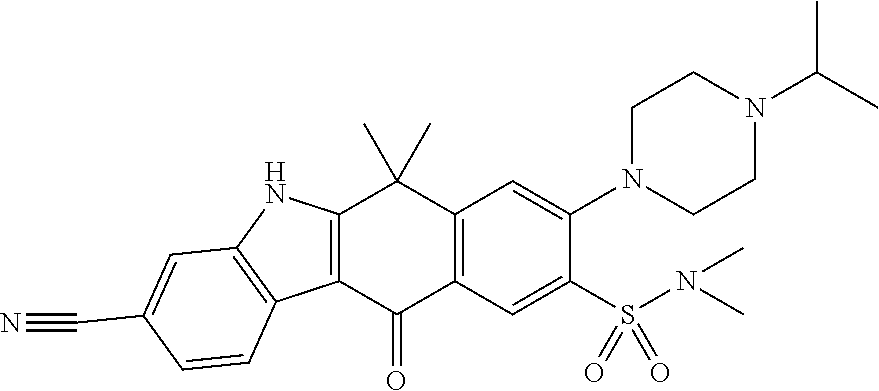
C1=C(N2CCN(C(C)C)CC2)C(S(N(C)C)(=O)=O)=CC2=C1C(C)(C)C1=C(C3=C(N1)C=C(C#N)C=C3)C2=O
